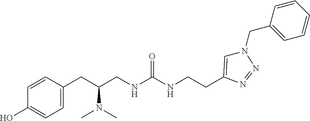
C1=C(CC(CNC(NCCC2=CN(CC3=CC=CC=C3)N=N2)=O)N(C)C)C=CC(O)=C1
